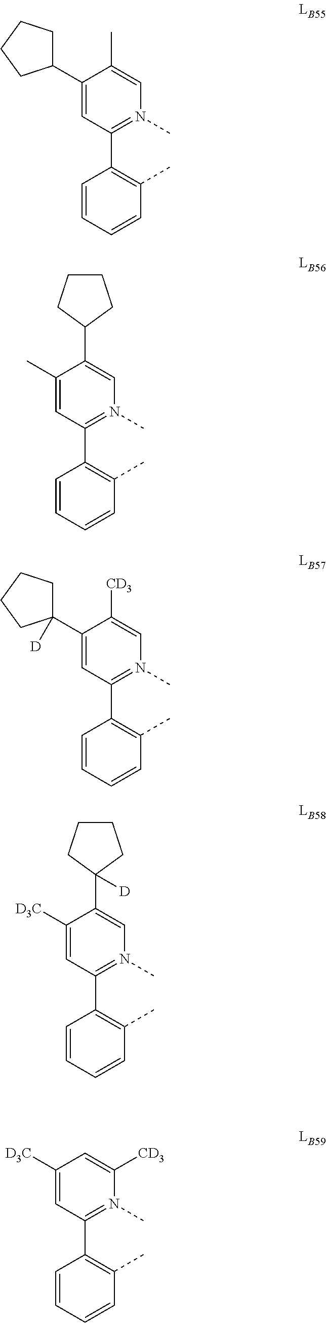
C1(C2CCCC2)=CC(C2=C(C)C=CC=C2)=N(C)C=C1C.C1(C)=CC(C2=C(C)C=CC=C2)=N(C)C=C1C1CCCC1.C1(C2([D])CCCC2)=CC(C2=C(C)C=CC=C2)=N(C)C=C1[CD3].C1([D3C])=CC(C2=C(C)C=CC=C2)=N(C)C=C1C1([D])CCCC1.C1([D3C])=CC(C2=C(C)C=CC=C2)=N(C)C([CD3])=C1
